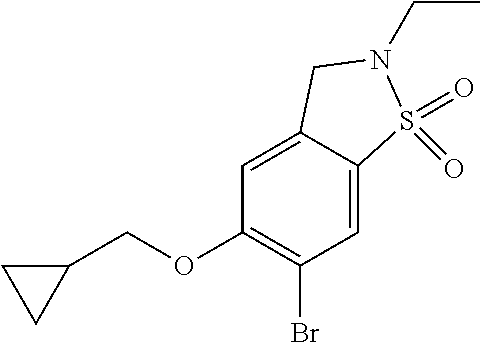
C1(OCC2CC2)=C(Br)C=C2C(=C1)CN(CC)S2(=O)=O
